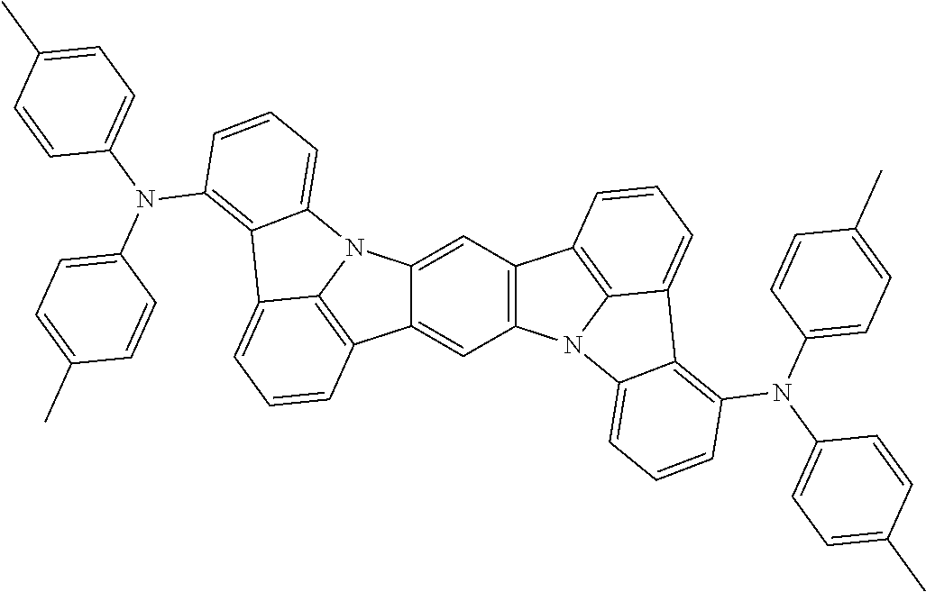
C12=CC=CC3=C1N(C1=CC4=C(C=C31)N1C3=C4C=CC=C3C3=C(N(C4=CC=C(C)C=C4)C4=CC=C(C)C=C4)C=CC=C13)C1=CC=CC(N(C3=CC=C(C)C=C3)C3=CC=C(C)C=C3)=C21
